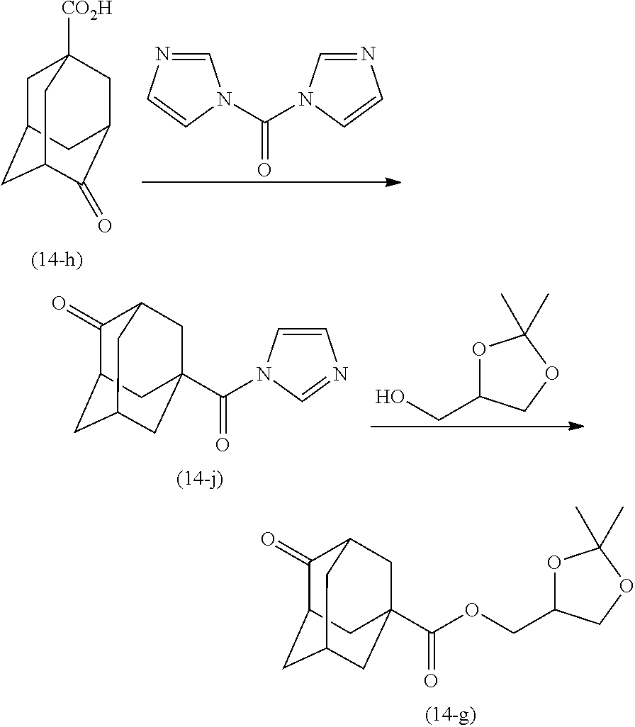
C1=NC=CN1C(=O)N1C=NC=C1.C1C2CC3C(=O)C(CC1([CO2H])C3)C2.OCC1OC(C)(C)OC1.C1(=O)C2CC3CC(C(=O)N4C=CN=C4)(CC1C3)C2.C1(=O)C2CC3CC(C(=O)OCC4OC(C)(C)OC4)(CC1C3)C2
